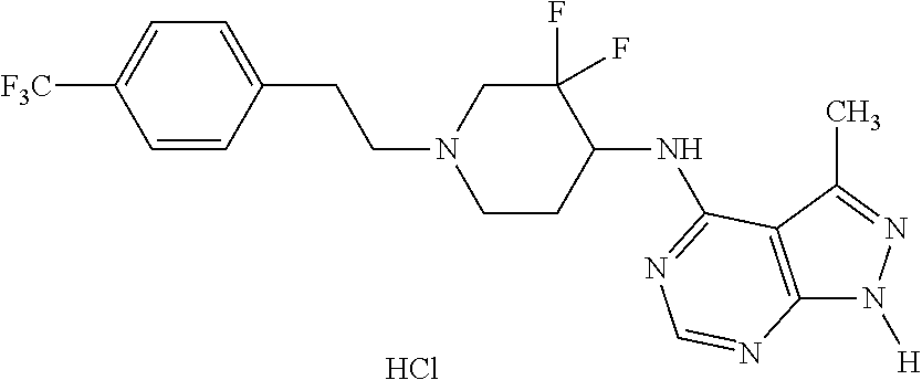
C1=CC(CCN2CCC(NC3=NC=NC4=C3C(C)=NN4[H])C(F)(F)C2)=CC=C1[F3C].Cl
